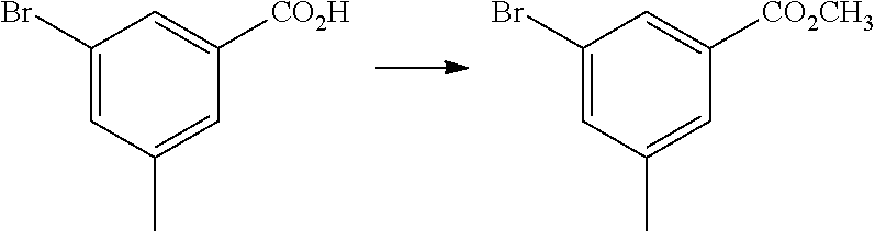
C1(Br)=CC(C)=CC([CO2H])=C1.C1(Br)=CC(C)=CC([CO2CH3])=C1
